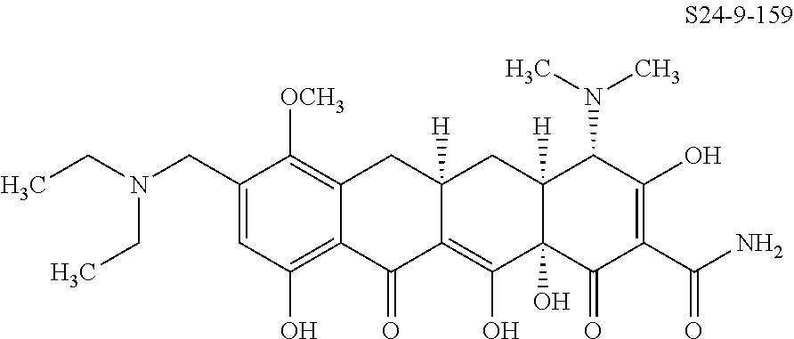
C1(CN(CC)CC)=CC(O)=C2C(=C1[OCH3])CC1([H])C(=C(O)C3(O)C([H])(C1)C(N(C)C)C(O)=C(C(N)=O)C3=O)C2=O
